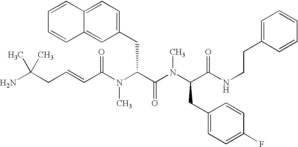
C(C(N(C(C(N(C(C(NCCC1=CC=CC=C1)=O)CC1=CC=C(F)C=C1)C)=O)CC1=CC=C2C(=C1)C=CC=C2)C)=O)=CCC(N)(C)C
